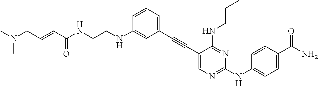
C1=C(NCCNC(C=CCN(C)C)=O)C=CC=C1C#CC1=CN=C(NC2=CC=C(C(N)=O)C=C2)N=C1NCCC
